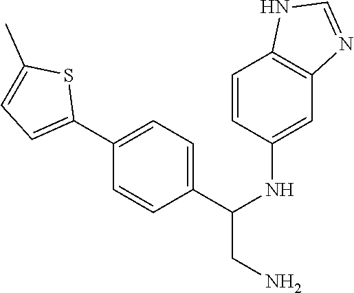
C1(C2=CC=C(C)S2)=CC=C(C(NC2=CC3=C(C=C2)NC=N3)CN)C=C1
